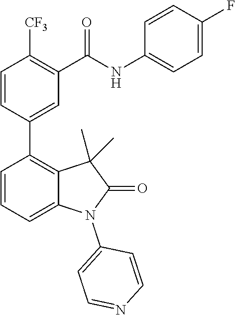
C1=CC(C2=C3C(=CC=C2)N(C2=CC=NC=C2)C(=O)C3(C)C)=CC(C(NC2=CC=C(F)C=C2)=O)=C1[CF3]
